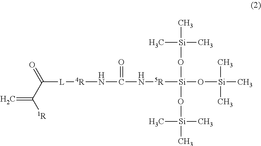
C[Si](C)(O[Si]([5R]NC(=O)N[4R][L]C(=O)C([1R])=C)(O[Si](C)(C)C)O[Si](C)(C)C)C
